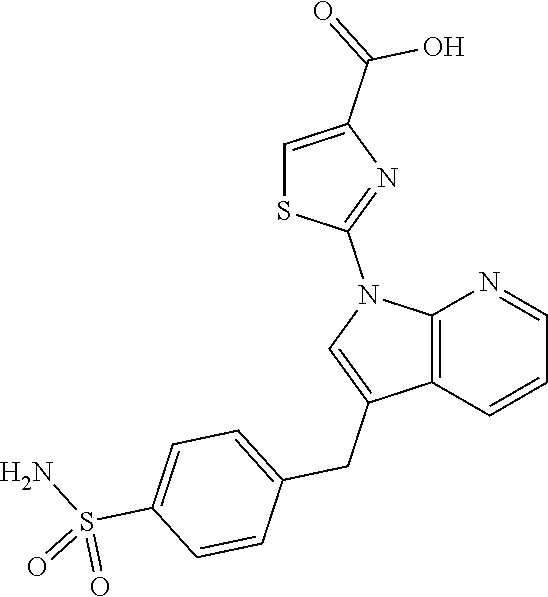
C12=C(C=CC=N1)C(CC1=CC=C(S(N)(=O)=O)C=C1)=CN2C1=NC(C(O)=O)=CS1
